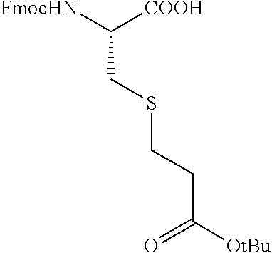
C(CSCCC([OtBu])=O)([FmocHN])[COOH]
